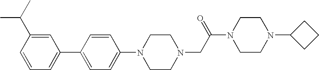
N1(C2=CC=C(C3=CC=CC(C(C)C)=C3)C=C2)CCN(CC(N2CCN(C3CCC3)CC2)=O)CC1
